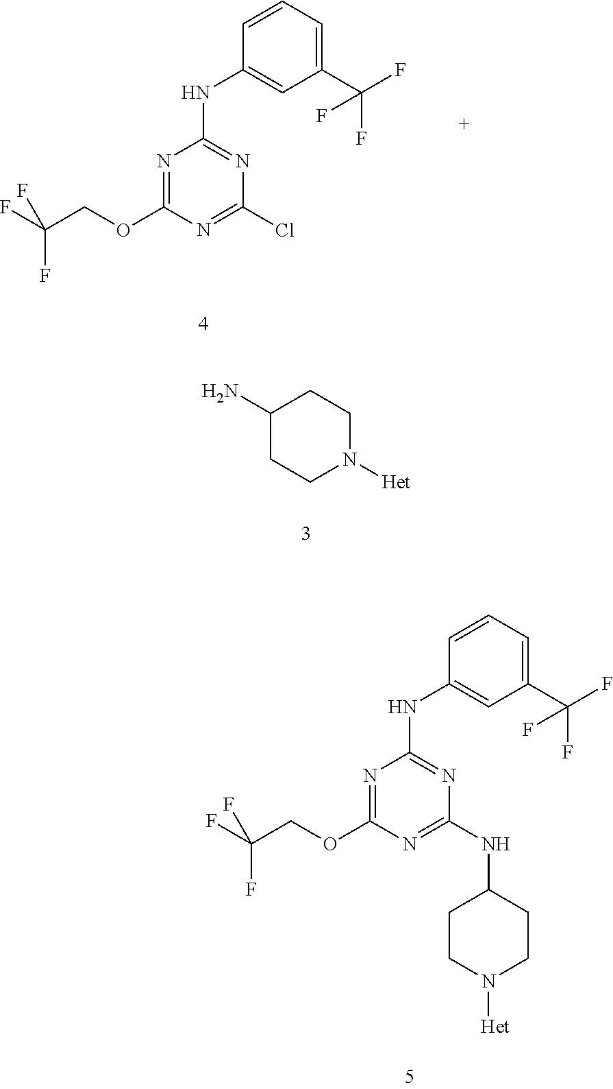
C1(N)CCN([Het])CC1.C1(C(F)(F)F)=CC=CC(NC2=NC(Cl)=NC(OCC(F)(F)F)=N2)=C1.C1(C(F)(F)F)=CC=CC(NC2=NC(NC3CCN([Het])CC3)=NC(OCC(F)(F)F)=N2)=C1
